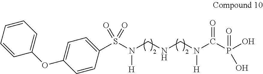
C1(S(N(CNCN(C(P(O)(=O)O)=O)[H])[H])(=O)=O)=CC=C(OC2=CC=CC=C2)C=C1
